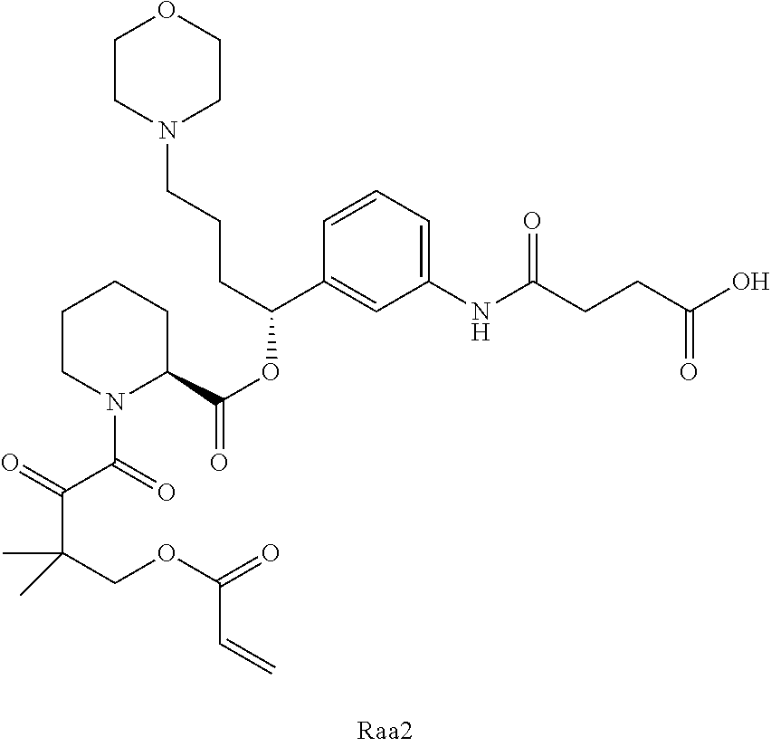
C1CN(CCCC(C2=CC(NC(=O)CCC(O)=O)=CC=C2)OC(C2N(C(=O)C(C(COC(=O)C=C)(C)C)=O)CCCC2)=O)CCO1
